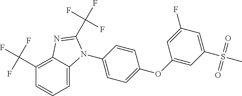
C1(N2C3=CC=CC(C(F)(F)F)=C3N=C2C(F)(F)F)=CC=C(OC2=CC(S(C)(=O)=O)=CC(F)=C2)C=C1
